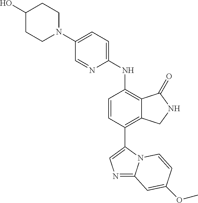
N1(C2=CC=C(NC3=C4C(=C(C5=CN=C6N5C=CC(OC)=C6)C=C3)CNC4=O)N=C2)CCC(O)CC1
